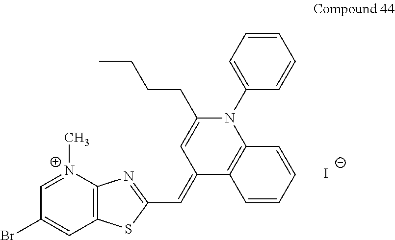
[I-].[N+]1(C)=CC(Br)=CC2=C1N=C(C=C1C=C(CCCC)N(C3=CC=CC=C3)C3=C1C=CC=C3)S2
